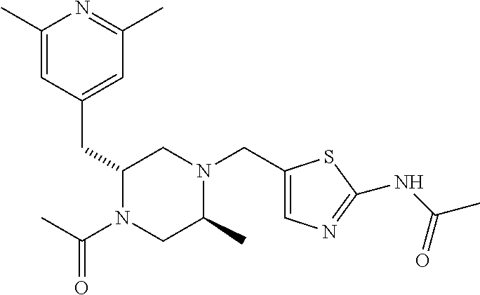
C(C1N(C(=O)C)CC(C)N(CC2=CN=C(NC(C)=O)S2)C1)C1=CC(C)=NC(C)=C1
